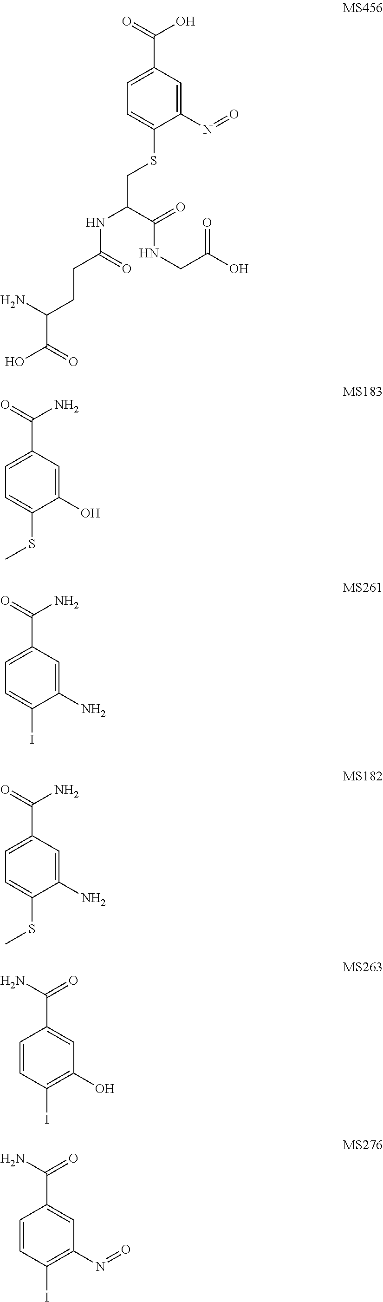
C1=C(C(=O)O)C=C(N=O)C(SCC(NC(CCC(C(O)=O)N)=O)C(NCC(O)=O)=O)=C1.C1=C(C(=O)N)C=C(O)C(SC)=C1.C1=C(C(=O)N)C=C(N)C(I)=C1.C1=C(C(=O)N)C=C(N)C(SC)=C1.C1=CC(I)=C(O)C=C1C(N)=O.C1=CC(I)=C(N=O)C=C1C(N)=O
